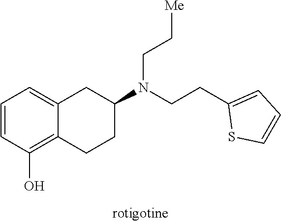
C1=CC(O)=C2C(=C1)CC(N(CCC1=CC=CS1)CC[Me])CC2
